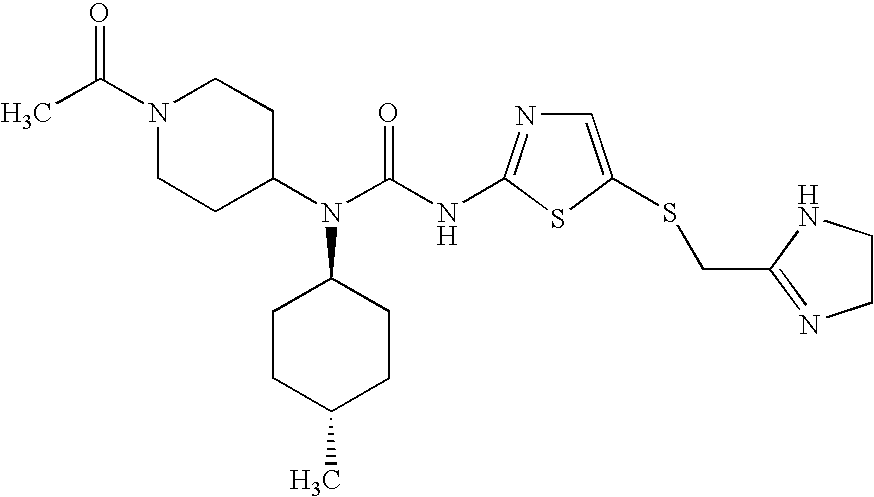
C1=C(SCC2=NCCN2)SC(NC(N(C2CCC(C)CC2)C2CCN(C(C)=O)CC2)=O)=N1
